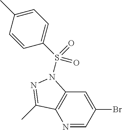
N1=CC(Br)=CC2=C1C(C)=NN2S(C1=CC=C(C)C=C1)(=O)=O
